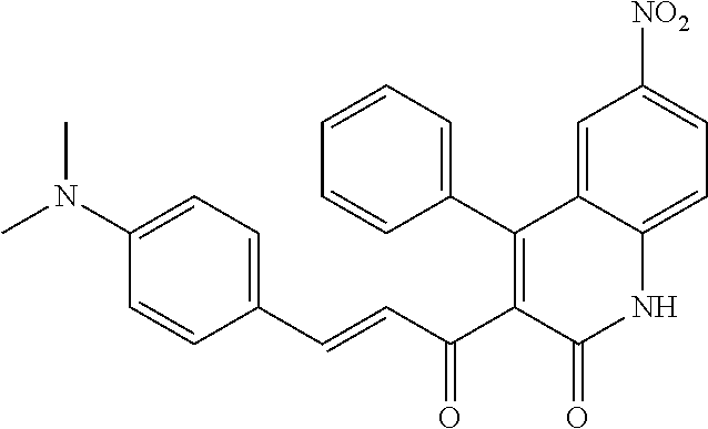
C1(C2=C(C(C=CC3=CC=C(N(C)C)C=C3)=O)C(=O)NC3=CC=C([NO2])C=C23)=CC=CC=C1
